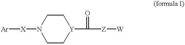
C1C[Y](C([Z][W])=O)CCN1[X][Ar]
